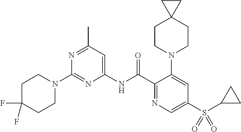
C1(NC(C2=NC=C(S(C3CC3)(=O)=O)C=C2N2CCC3(CC2)CC3)=O)=CC(C)=NC(N2CCC(F)(F)CC2)=N1
